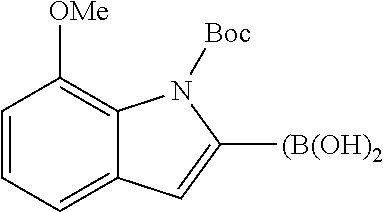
C1=CC=C2C(=C1[OMe])N([Boc])C([(B(OH)2])=C2
